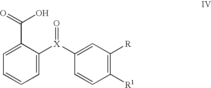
C1=C(C(=O)O)C([X](C2=CC([R])=C([R1])C=C2)=O)=CC=C1
